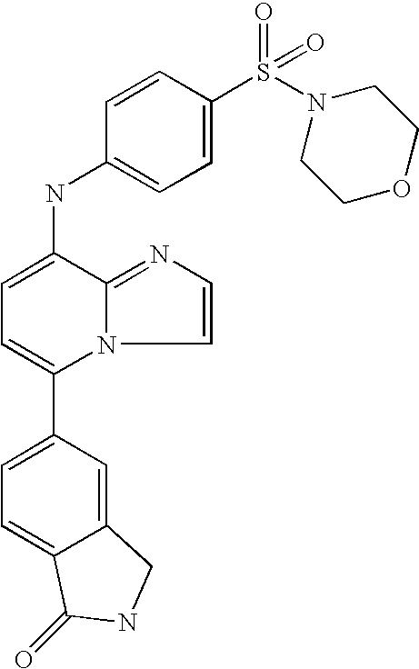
C1(C2=CC=C3C(=C2)CNC3=O)=CC=C(NC2=CC=C(S(N3CCOCC3)(=O)=O)C=C2)C2=NC=CN12
